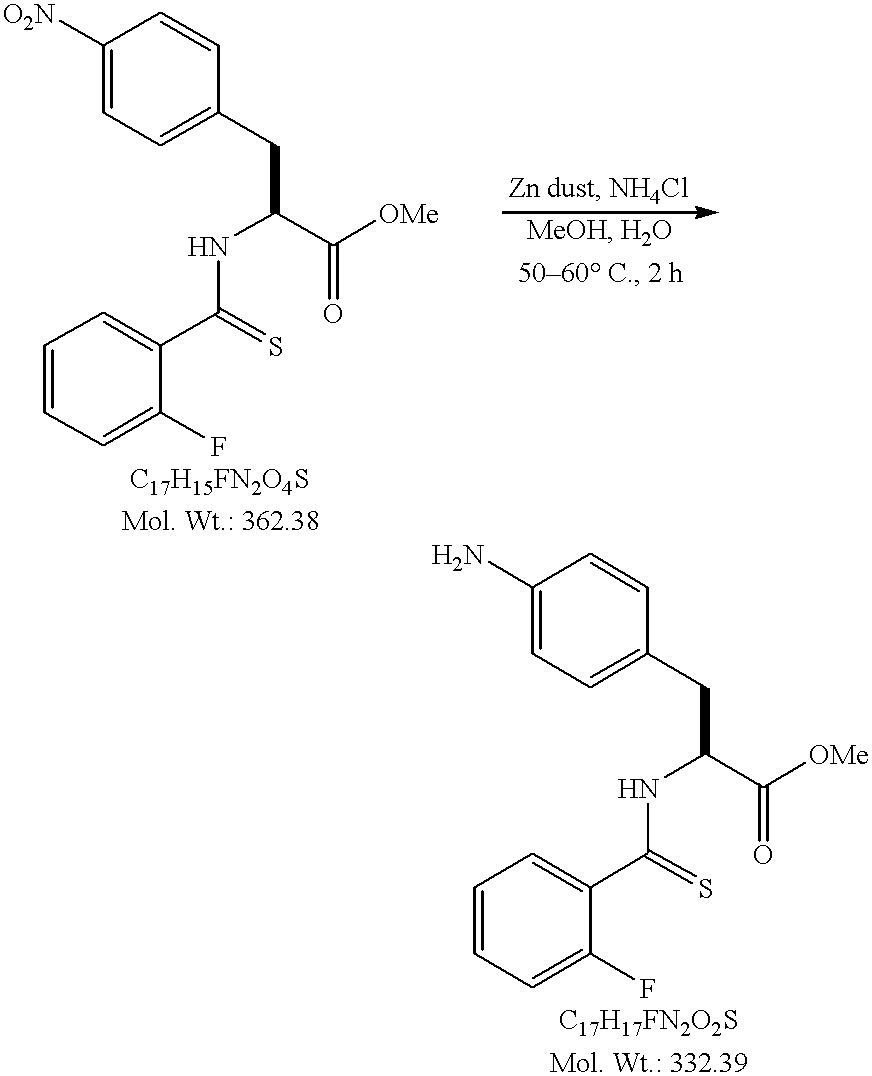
C1=C([O2N])C=CC(CC(NC(=S)C2=CC=CC=C2F)C([OMe])=O)=C1.C1=C(N)C=CC(CC(NC(=S)C2=CC=CC=C2F)C([OMe])=O)=C1
